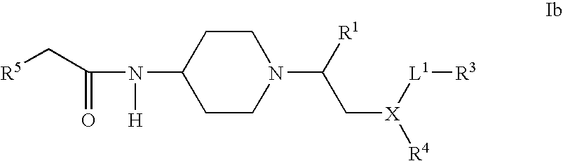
C(C(N(C1CCN(C(C[X]([L1][R3])[R4])[R1])CC1)[H])=O)[R5]
